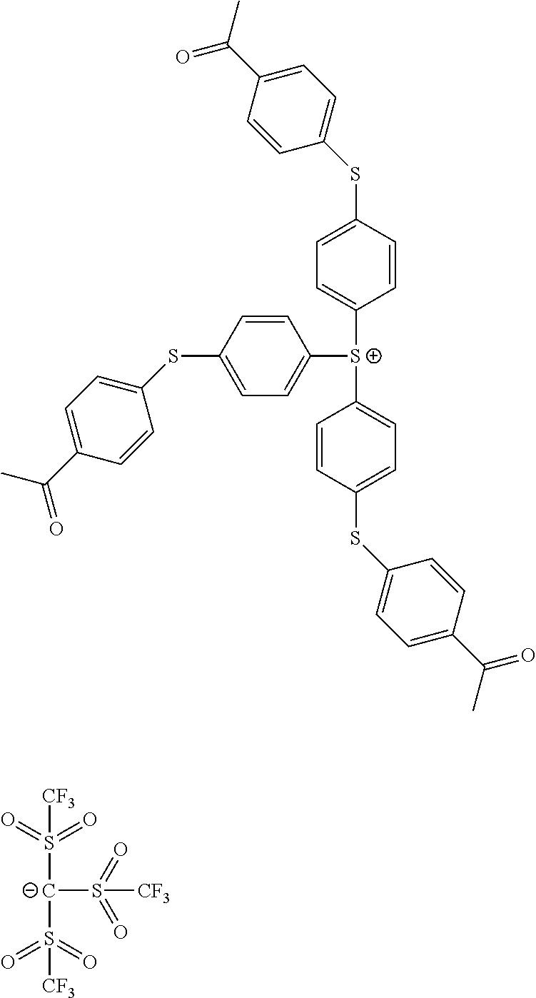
C1=CC(SC2=CC=C(C(C)=O)C=C2)=CC=C1[S+](C1=CC=C(SC2=CC=C(C(C)=O)C=C2)C=C1)C1=CC=C(SC2=CC=C(C(C)=O)C=C2)C=C1.O=S(=O)([CF3])[C-](S(=O)(=O)[CF3])S(=O)(=O)[CF3]
